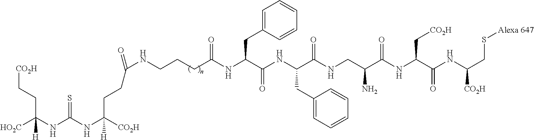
C(NCCCC(NC(C(NC(C(NCC(C(NC(C(NC(CS[Alexa 647])[CO2H])=O)C[CO2H])=O)N)=O)CC1=CC=CC=C1)=O)CC1=CC=CC=C1)=O)(=O)CCC(NC(NC([HO2C])(CC[CO2H])[H])=S)([CO2H])[H]
